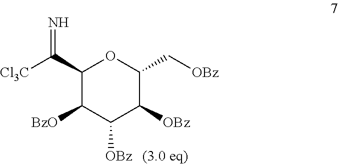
C1(C(=N)[Cl3C])C([BzO])C([OBz])C([OBz])C(C[OBz])O1
